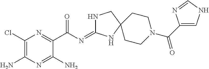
C1(Cl)=C(N)N=C(N)C(C(N=C2NCC3(N2)CCN(C(=O)C2=CNC=N2)CC3)=O)=N1
